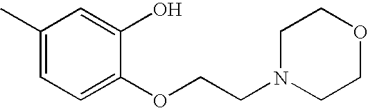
CC1=CC=C(OCCN2CCOCC2)C(O)=C1
